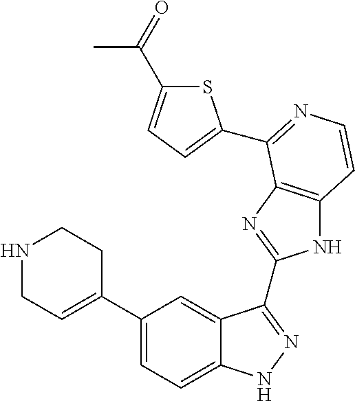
C1(C2=CCNCC2)=CC=C2C(=C1)C(C1=NC3=C(N1)C=CN=C3C1=CC=C(C(=O)C)S1)=NN2
